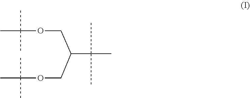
CC(OCC(C(C)(C)C)COC(C)(C)C)(C)C
